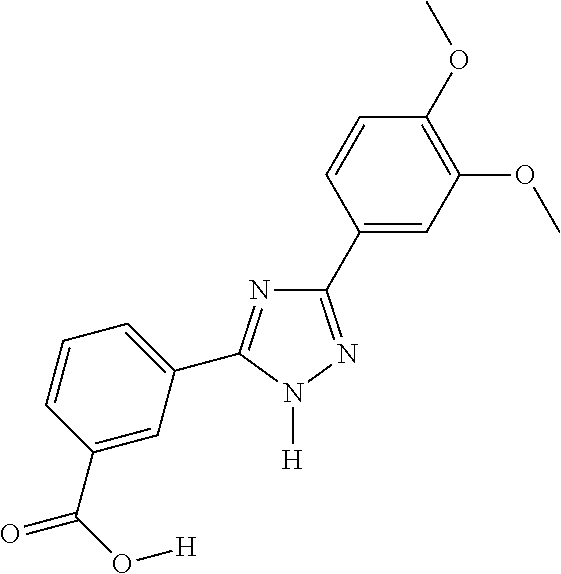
C1(C2=CC(OC)=C(OC)C=C2)=NN([H])C(C2=CC=CC(C(=O)O[H])=C2)=N1
